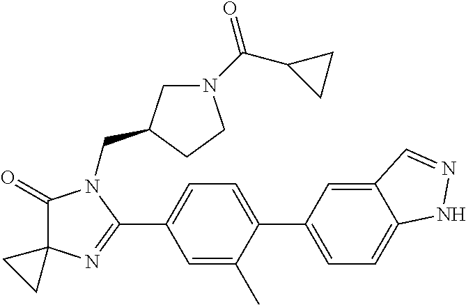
C1(=O)C2(N=C(C3=CC=C(C4=CC=C5C(=C4)C=NN5)C(C)=C3)N1CC1CN(C(C3CC3)=O)CC1)CC2
